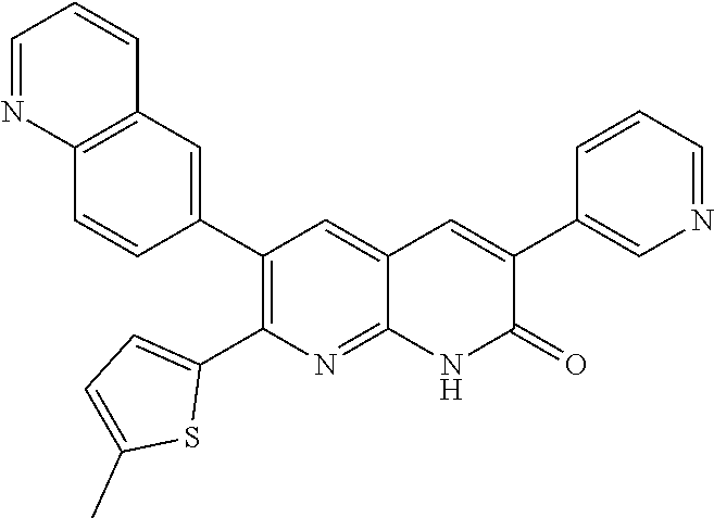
C12=C(C=C(C3=C(C4=CC=C(C)S4)N=C4C(=C3)C=C(C3=CN=CC=C3)C(=O)N4)C=C1)C=CC=N2
